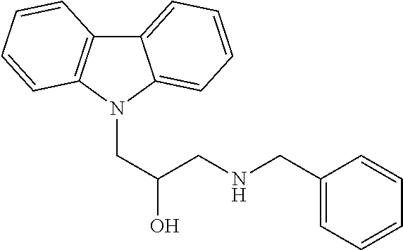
C(N1C2=CC=CC=C2C2=C1C=CC=C2)C(CNCC1=CC=CC=C1)O
